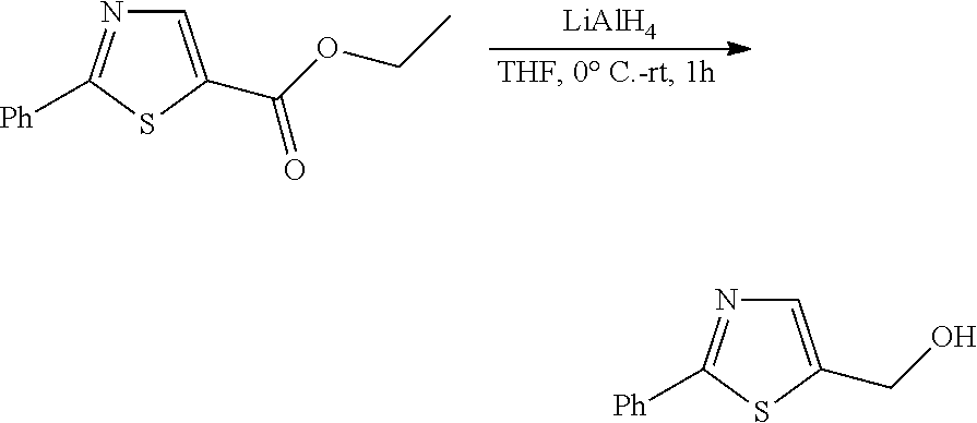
[LiAlH4].C1=C(C(OCC)=O)SC([Ph])=N1.C1=C(CO)SC([Ph])=N1
